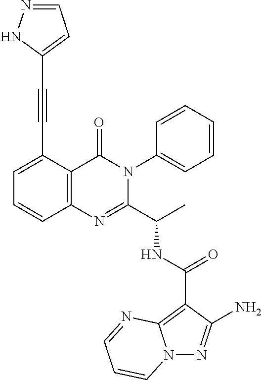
N(C(C1=NC2=C(C(=O)N1C1=CC=CC=C1)C(C#CC1=CC=NN1)=CC=C2)C)C(C1=C2N(N=C1N)C=CC=N2)=O
